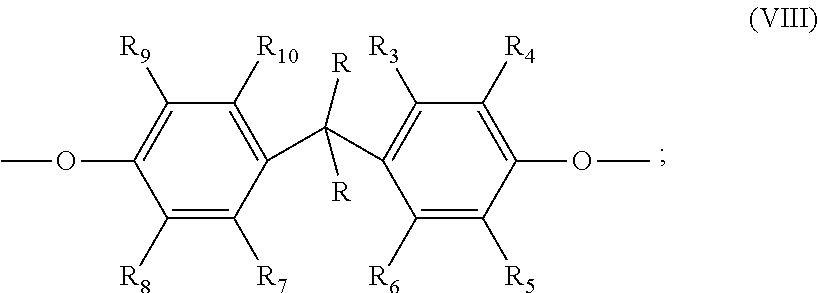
C1([R8])=C([R7])C(C(C2=C([R3])C([R4])=C(OC)C([R5])=C2[R6])([R])[R])=C([R10])C([R9])=C1OC
